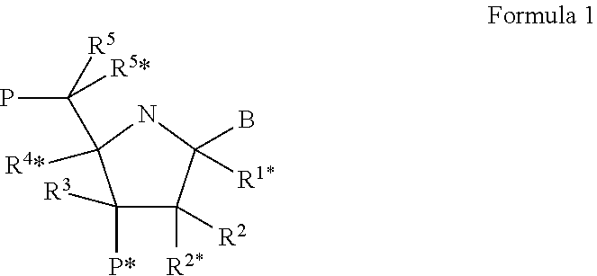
[P*]C1([R3])C([R2*])([R2])C([R1*])(B)NC1([R4*])C(P)([R5])[R5*]
